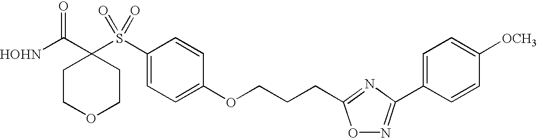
[HOHN]C(C1(S(C2=CC=C(OCCCC3=NC(C4=CC=C([OCH3])C=C4)=NO3)C=C2)(=O)=O)CCOCC1)=O
